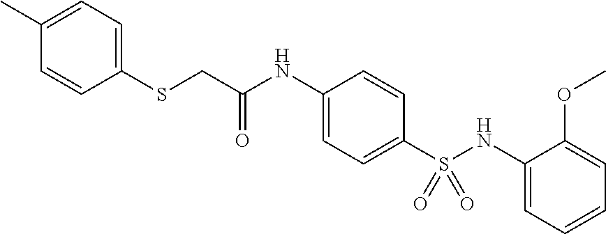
C1(SCC(NC2=CC=C(S(NC3=CC=CC=C3OC)(=O)=O)C=C2)=O)=CC=C(C)C=C1
